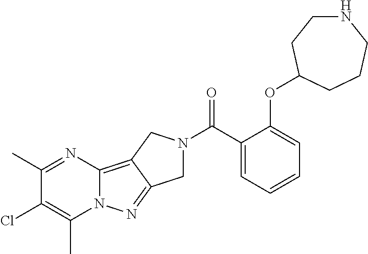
C1(C)=NC2=C3C(=NN2C(C)=C1Cl)CN(C(C1=CC=CC=C1OC1CCNCCC1)=O)C3
